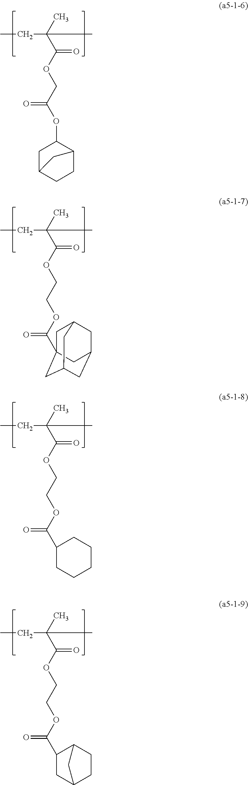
CCC(C)(C)C(OCC(=O)OC1C2CCC(C1)C2)=O.CCC(C)(C)C(OCCOC(=O)C1CCCCC1)=O.CCC(C)(C)C(OCCOC(=O)C12CC3CC(CC(C1)C3)C2)=O.CCC(C)(C)C(OCCOC(=O)C1C2CCC(C1)C2)=O
